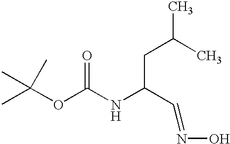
C(OC(NC(C=NO)CC(C)C)=O)(C)(C)C
